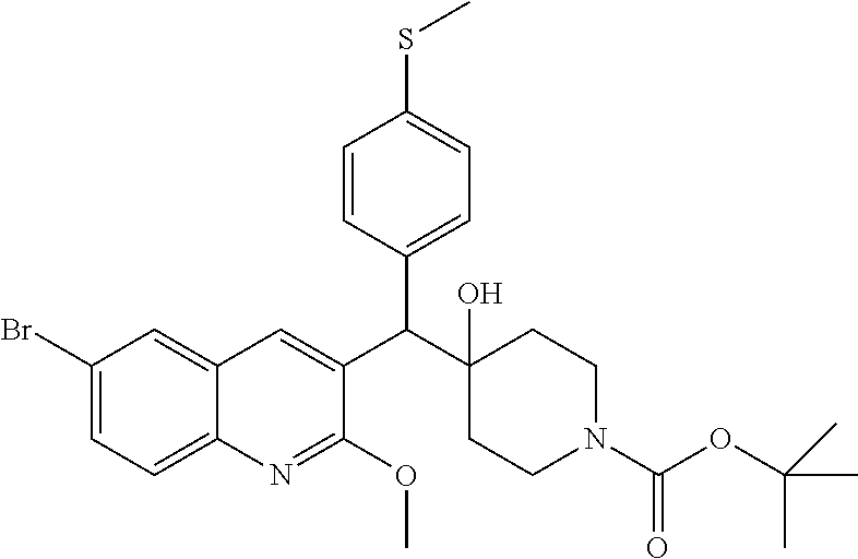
C1(Br)=CC=C2C(=C1)C=C(C(C1=CC=C(SC)C=C1)C1(O)CCN(C(OC(C)(C)C)=O)CC1)C(OC)=N2
